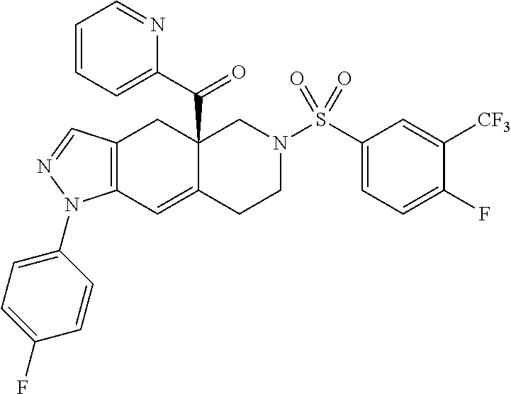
C12=C(C=NN1C1=CC=C(F)C=C1)CC1(C(C3=CC=CC=N3)=O)C(=C2)CCN(S(C2=CC=C(F)C([CF3])=C2)(=O)=O)C1
